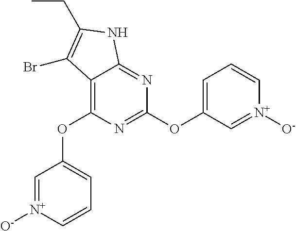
C12=C(OC3=CC=C[N+]([O-])=C3)N=C(OC3=CC=C[N+]([O-])=C3)N=C1NC(CC)=C2Br
